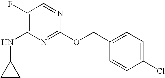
C1(F)=C(NC2CC2)N=C(OCC2=CC=C(Cl)C=C2)N=C1
